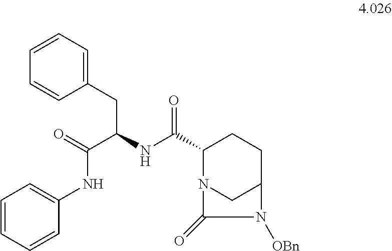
C(NC(C1N2CC(CC1)N([OBn])C2=O)=O)(C(=O)NC1=CC=CC=C1)CC1=CC=CC=C1
